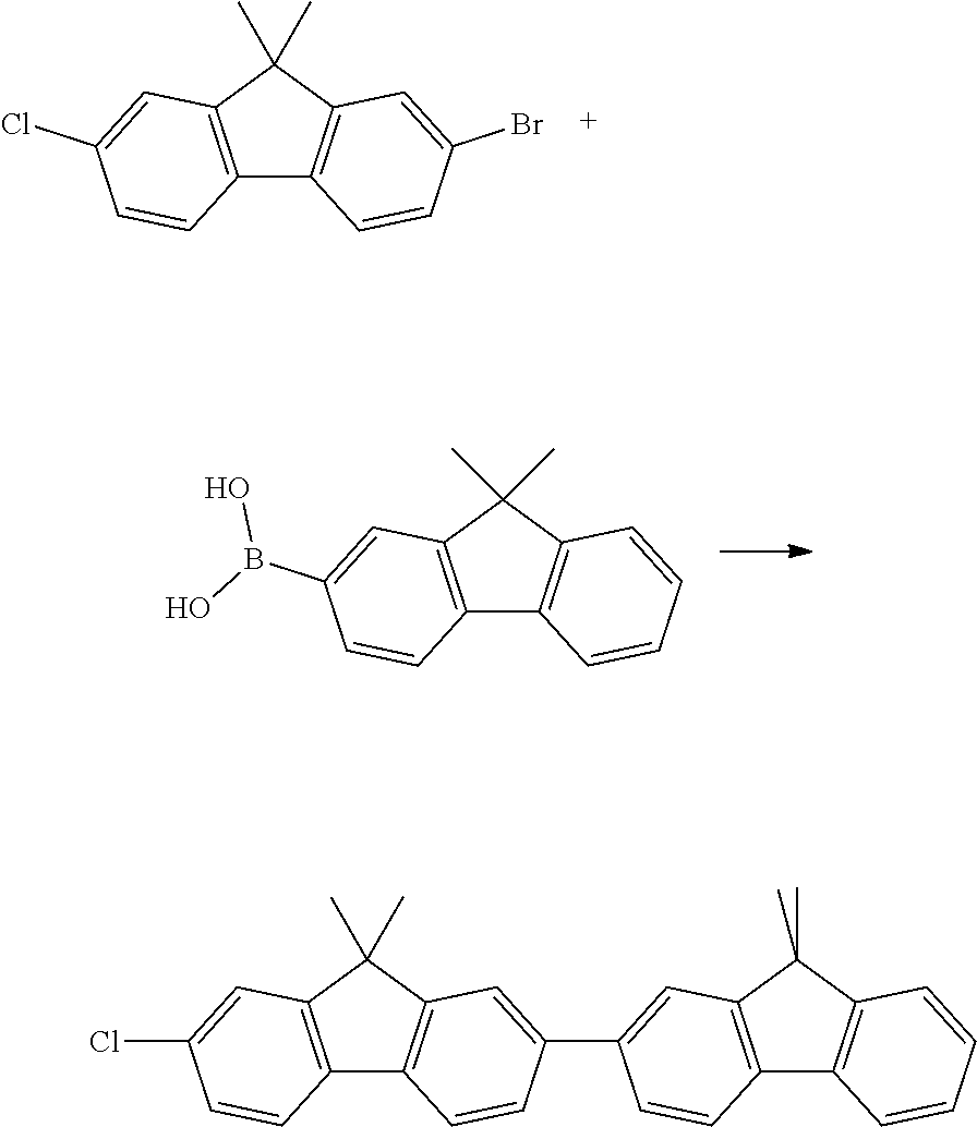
C12=C(C=C(Cl)C=C1)C(C)(C)C1=C2C=CC(Br)=C1.C12=C(C=C(B(O)O)C=C1)C(C)(C)C1=C2C=CC=C1.C12=C(C=C(C3=CC4=C(C5=C(C=C(Cl)C=C5)C4(C)C)C=C3)C=C1)C(C)(C)C1=C2C=CC=C1
